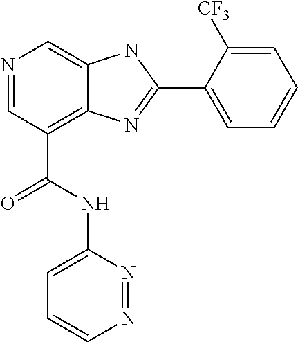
N1=CC(C(NC2=CC=CN=N2)=O)=C2C(=C1)NC(C1=CC=CC=C1[CF3])=N2
